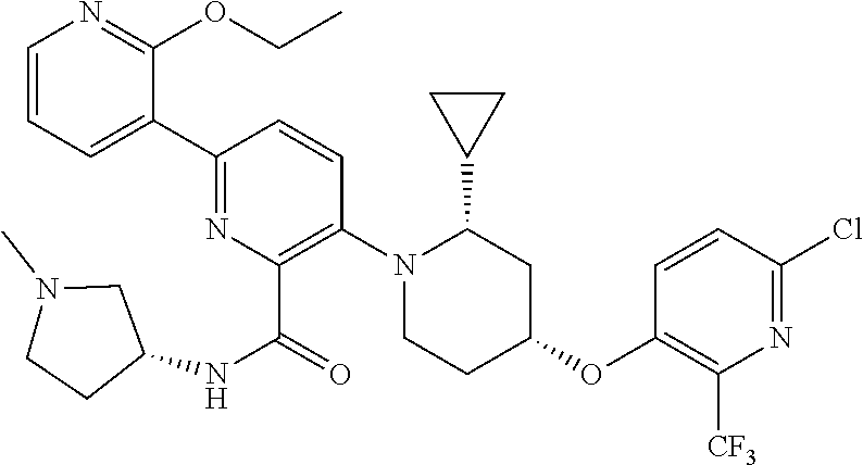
C1(C2=CC=CN=C2OCC)=NC(C(=O)NC2CN(C)CC2)=C(N2CCC(OC3=C([CF3])N=C(Cl)C=C3)CC2C2CC2)C=C1
